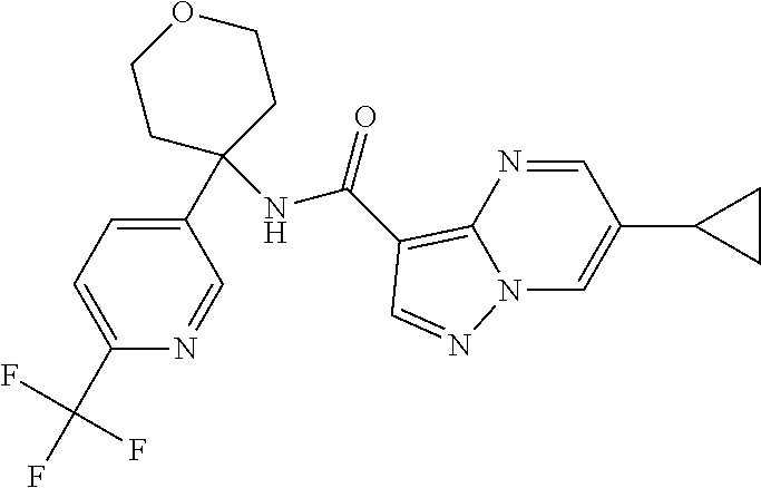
C1(C(F)(F)F)=CC=C(C2(NC(=O)C3=C4N(C=C(C5CC5)C=N4)N=C3)CCOCC2)C=N1
